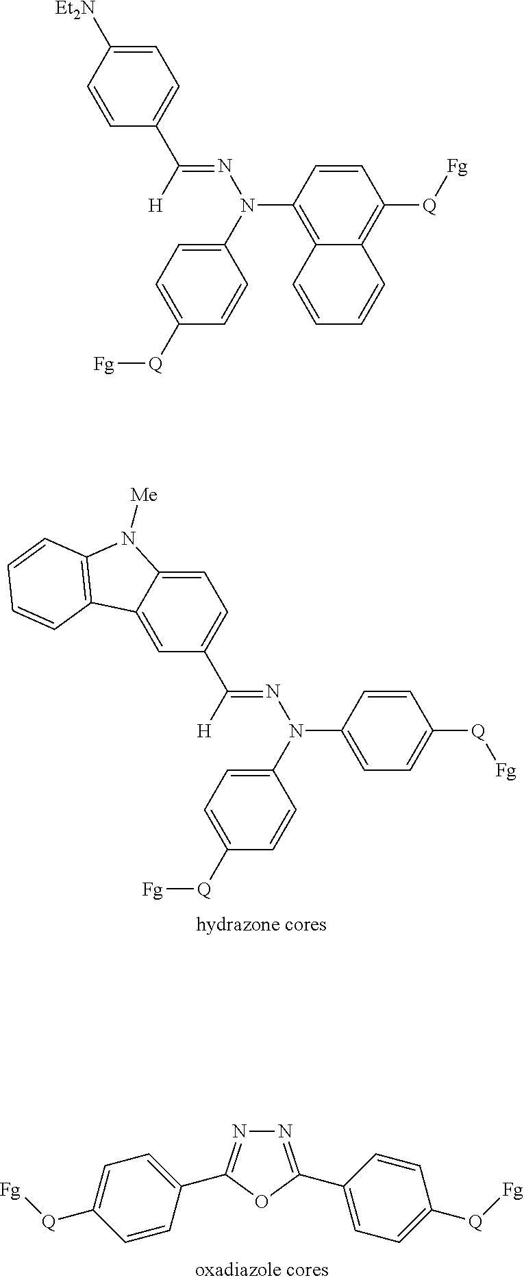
C1=CC(C2=NN=C(C3=CC=C([Q][Fg])C=C3)O2)=CC=C1[Q][Fg].C1=C2C(=CC(C(=NN(C3=CC=C([Q][Fg])C=C3)C3=CC=C([Q][Fg])C=C3)[H])=C1)C1=C(N2[Me])C=CC=C1.C1=C([Et2N])C=CC(C(=NN(C2=C3C(=C([Q][Fg])C=C2)C=CC=C3)C2=CC=C([Q][Fg])C=C2)[H])=C1
